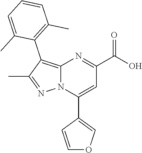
C12=C(C3=C(C)C=CC=C3C)C(C)=NN1C(C1=COC=C1)=CC(C(=O)O)=N2
